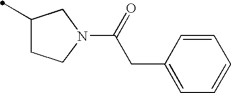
C1(C)CCN(C(CC2=CC=CC=C2)=O)C1
